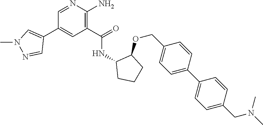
C1=NC(N)=C(C(=O)NC2CCCC2OCC2=CC=C(C3=CC=C(CN(C)C)C=C3)C=C2)C=C1C1=CN(C)N=C1
